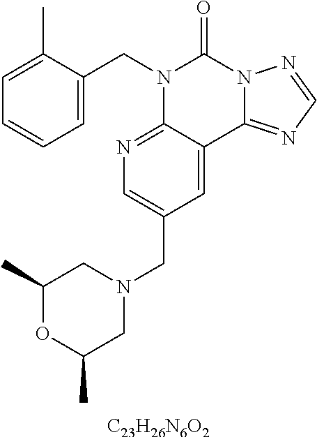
[C23H26N6O2].C1=C(C)C(CN2C3=NC=C(CN4CC(C)OC(C)C4)C=C3C3=NC=NN3C2=O)=CC=C1
